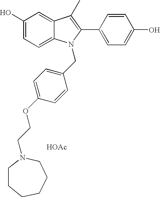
C1(O)=CC=C2C(=C1)C(C)=C(C1=CC=C(O)C=C1)N2CC1=CC=C(OCCN2CCCCCC2)C=C1.[HOAc]
